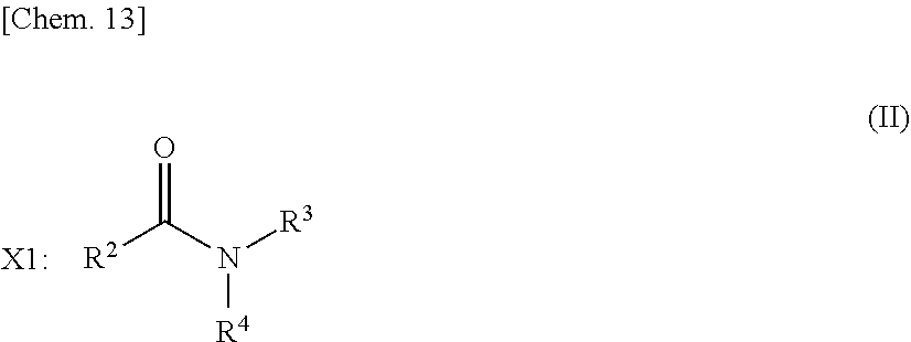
[R2]C(N([R3])[R4])=O
